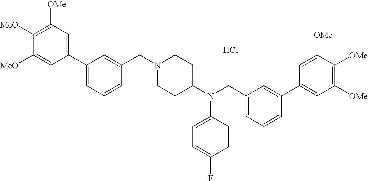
C1=C([MeO])C([MeO])=C([OMe])C=C1C1=CC=CC(CN2CCC(N(CC3=CC=CC(C4=CC([OMe])=C([OMe])C([OMe])=C4)=C3)C3=CC=C(F)C=C3)CC2)=C1.Cl
